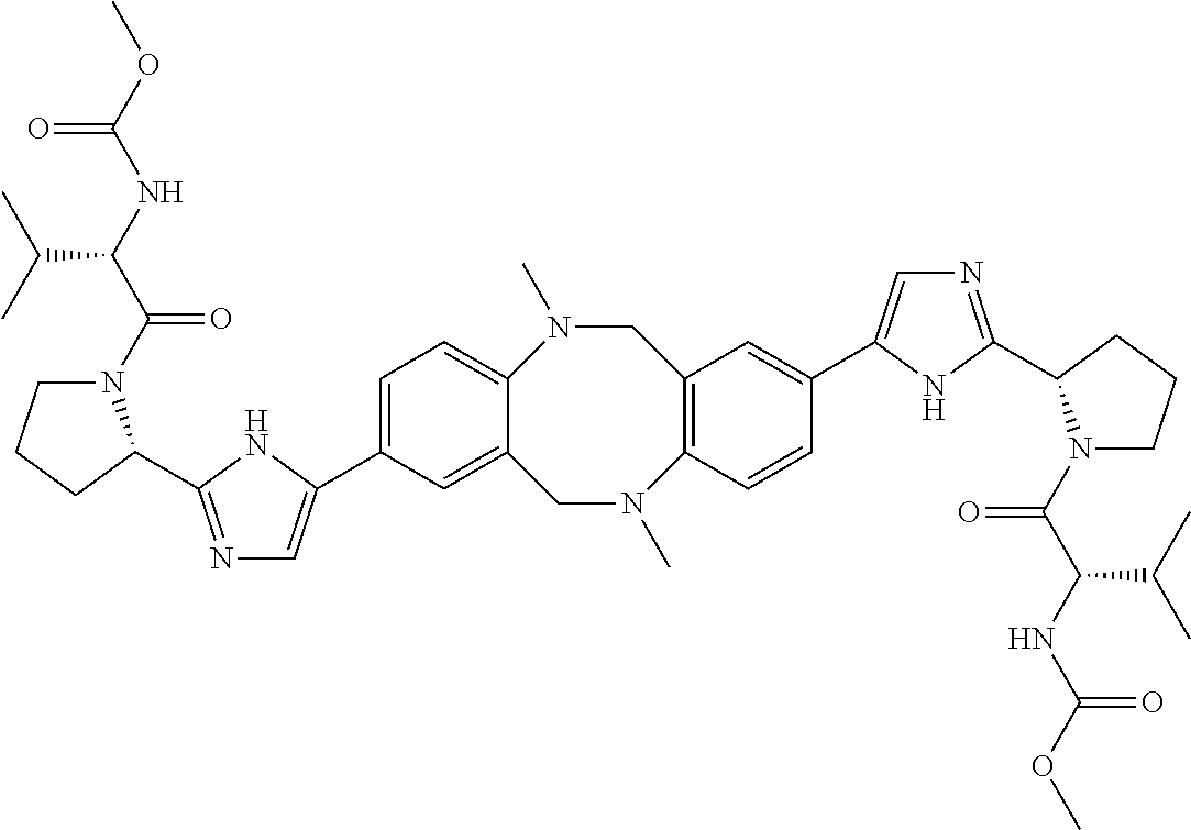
C1=C(C2=CN=C(C3N(C(C(NC(OC)=O)C(C)C)=O)CCC3)N2)C=C2C(=C1)N(C)CC1=C(C=CC(C3=CN=C(C4N(C(C(NC(OC)=O)C(C)C)=O)CCC4)N3)=C1)N(C)C2
